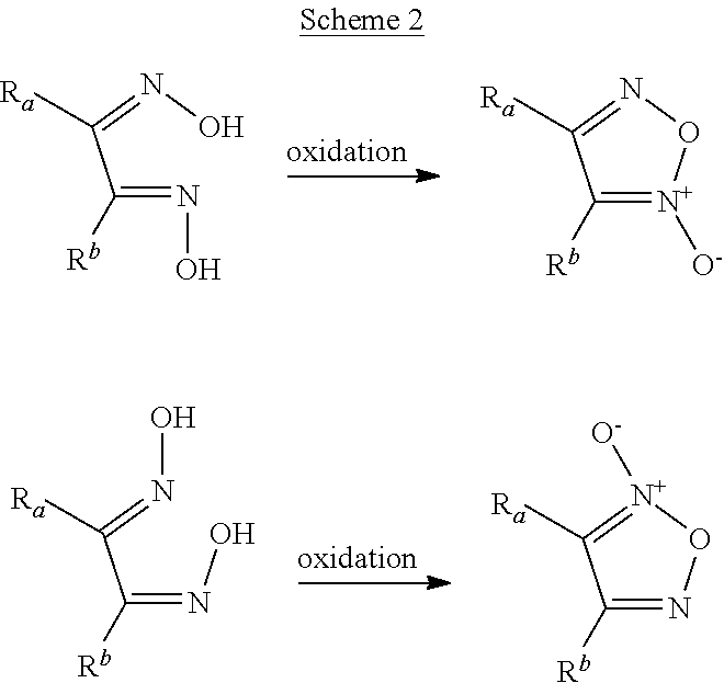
C(=NO)(C(=NO)[Ra])[Rb].C1([Rb])=[N+]([O-])ON=C1[Ra].C(=NO)(C(=NO)[Ra])[Rb].C1([Rb])=NO[N+]([O-])=C1[Ra]
